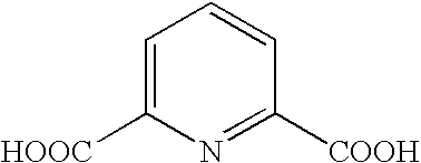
C1=C([HOOC])N=C([COOH])C=C1
